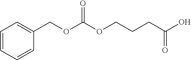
C1(COC(OCCCC(O)=O)=O)=CC=CC=C1
